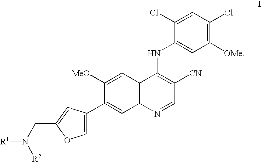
C1(Cl)=CC(Cl)=C([OMe])C=C1NC1=C([CN])C=NC2=C1C=C([MeO])C(C1=COC(CN([R1])[R2])=C1)=C2
